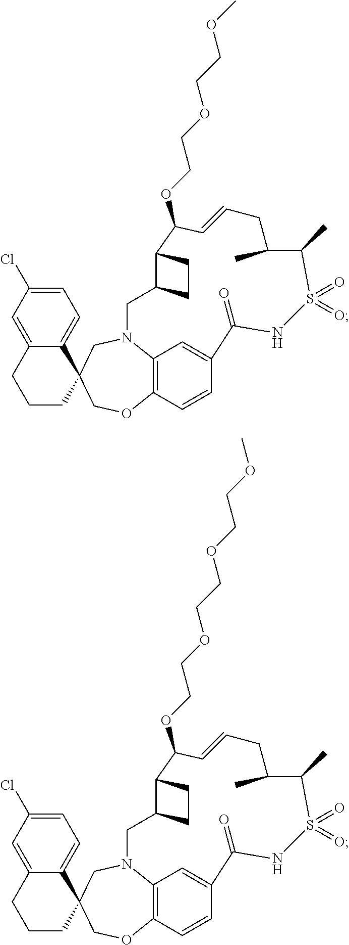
C1=C2C(=CC(Cl)=C1)CCCC21COC2=C3N(C1)CC1C(C(OCCOCCOC)C=CCC(C)C(C)S(=O)(=O)NC(=O)C(=C3)C=C2)CC1.C1=C2C(=CC(Cl)=C1)CCCC21COC2=C3N(C1)CC1C(C(OCCOCCOCCOC)C=CCC(C)C(C)S(=O)(=O)NC(=O)C(=C3)C=C2)CC1
